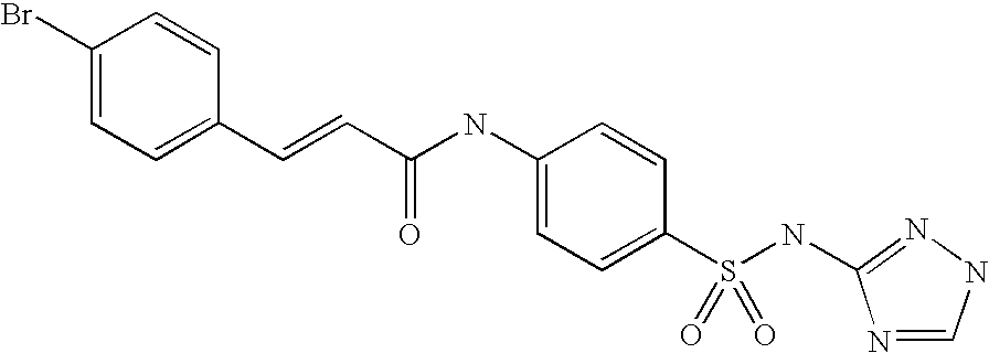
C1(Br)=CC=C(C=CC(NC2=CC=C(S(NC3=NNC=N3)(=O)=O)C=C2)=O)C=C1
